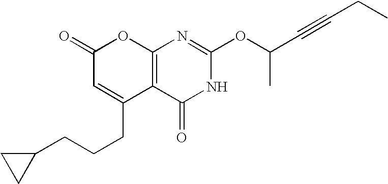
C12=C(C(=O)NC(OC(C#CCC)C)=N1)C(CCCC1CC1)=CC(=O)O2
